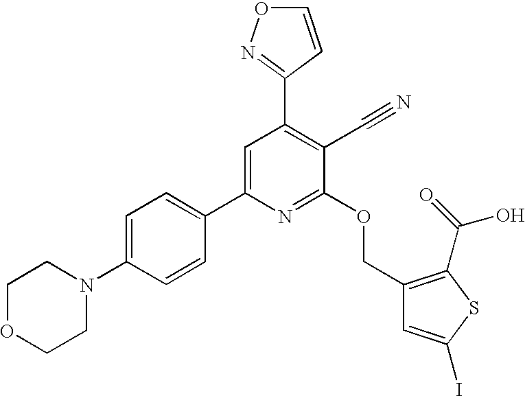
C1OCCN(C2=CC=C(C3=CC(C4=NOC=C4)=C(C#N)C(OCC4=C(C(=O)O)SC(I)=C4)=N3)C=C2)C1
